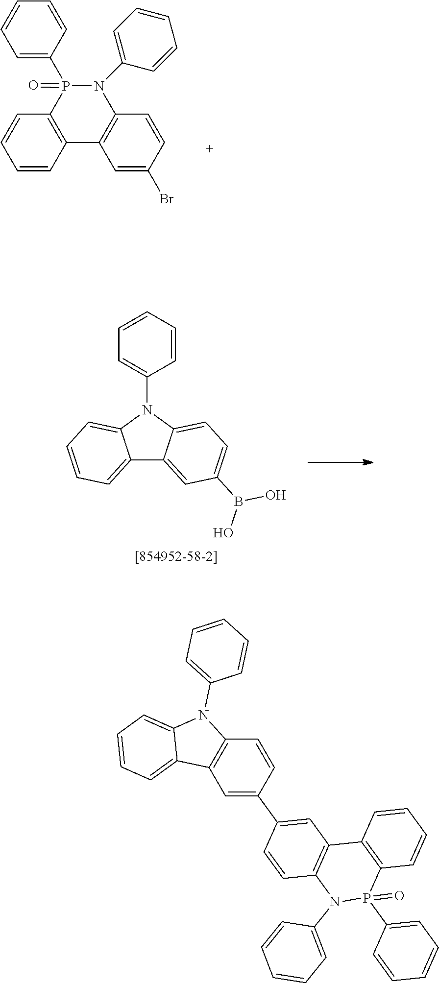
C1=CC2=C(C=C1)P(C1=CC=CC=C1)(=O)N(C1=CC=CC=C1)C1=C2C=C(Br)C=C1.C12=CC=CC=C1N(C1=CC=CC=C1)C1=CC=C(B(O)O)C=C21.C1=CC2=C(C=C1)P(C1=CC=CC=C1)(=O)N(C1=CC=CC=C1)C1=C2C=C(C2=CC3=C(C=C2)N(C2=CC=CC=C2)C2=CC=CC=C32)C=C1
